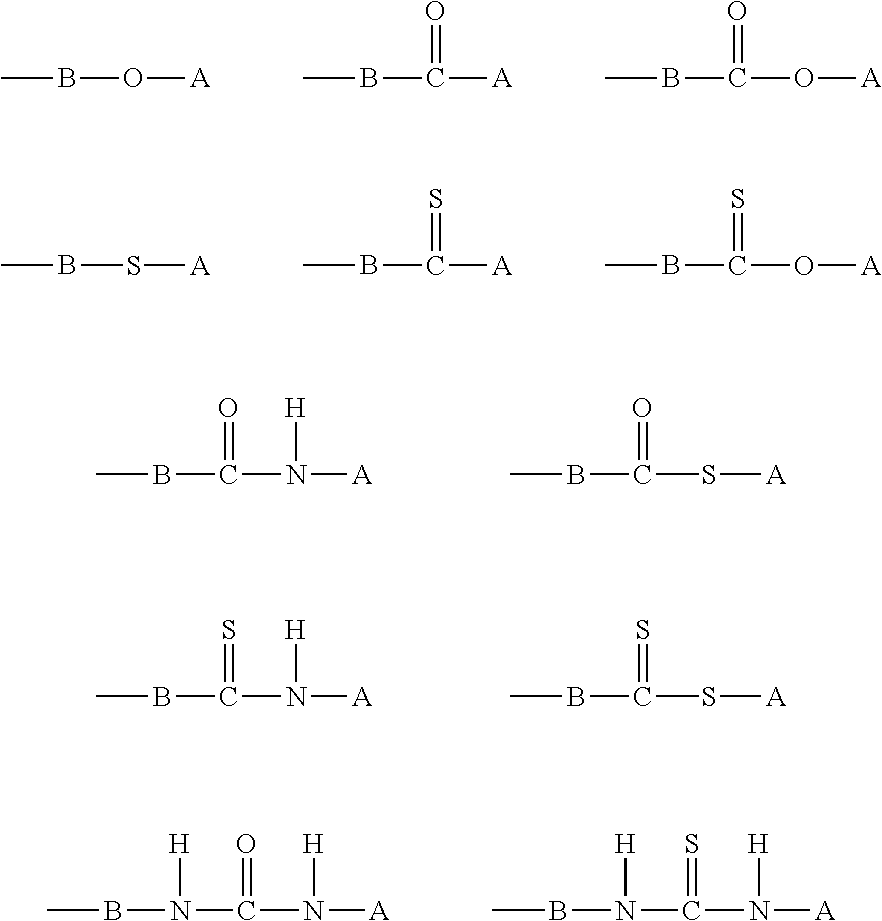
CBO[A].CBC([A])=O.CBC(O[A])=O.CBS[A].CBC([A])=S.CBC(O[A])=S.CBC(N([A])[H])=O.CBC(S[A])=O.CBC(N([A])[H])=S.CBC(S[A])=S.CBN(C(N([A])[H])=O)[H].CBN(C(N([A])[H])=S)[H]
